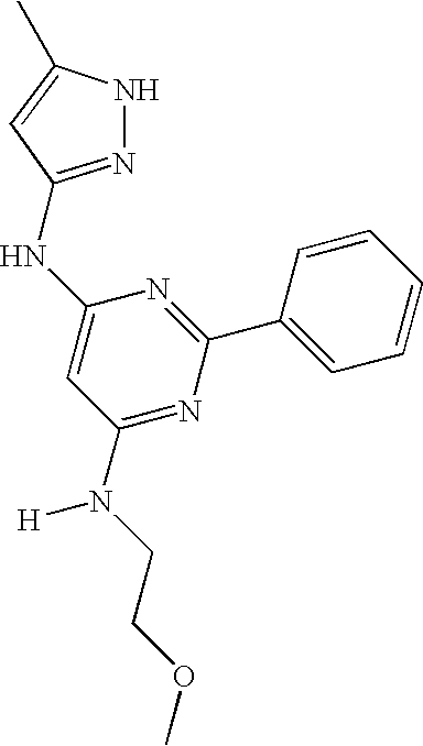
C1=C(NC2=NNC(C)=C2)N=C(C2=CC=CC=C2)N=C1N(CCOC)[H]
